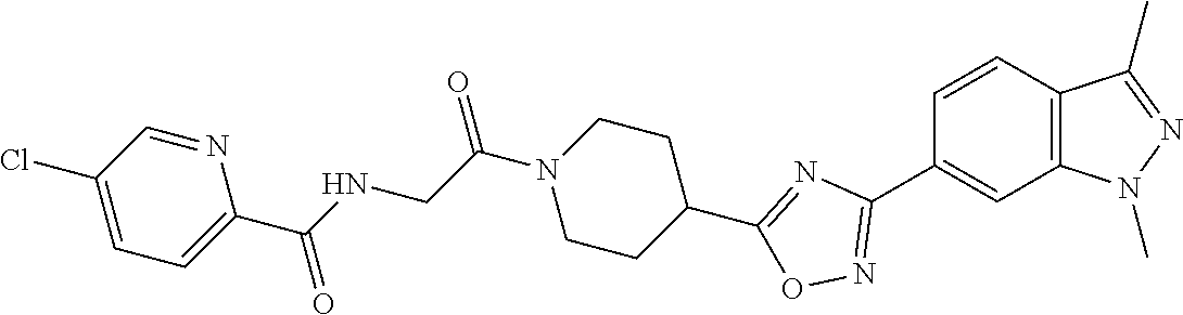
C1=CC2=C(C=C1C1=NOC(C3CCN(C(CNC(C4=CC=C(Cl)C=N4)=O)=O)CC3)=N1)N(C)N=C2C
